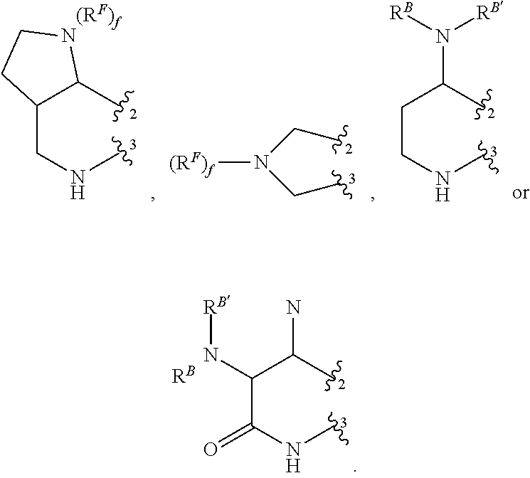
C(C(NC)=O)(C(C)N)N[RB].[RB].C1(CNC)C(C)NCC1.[(RF)f].[(RF)f]N(CC)CC.C(CNC)C(C)N([RB])[RB]
